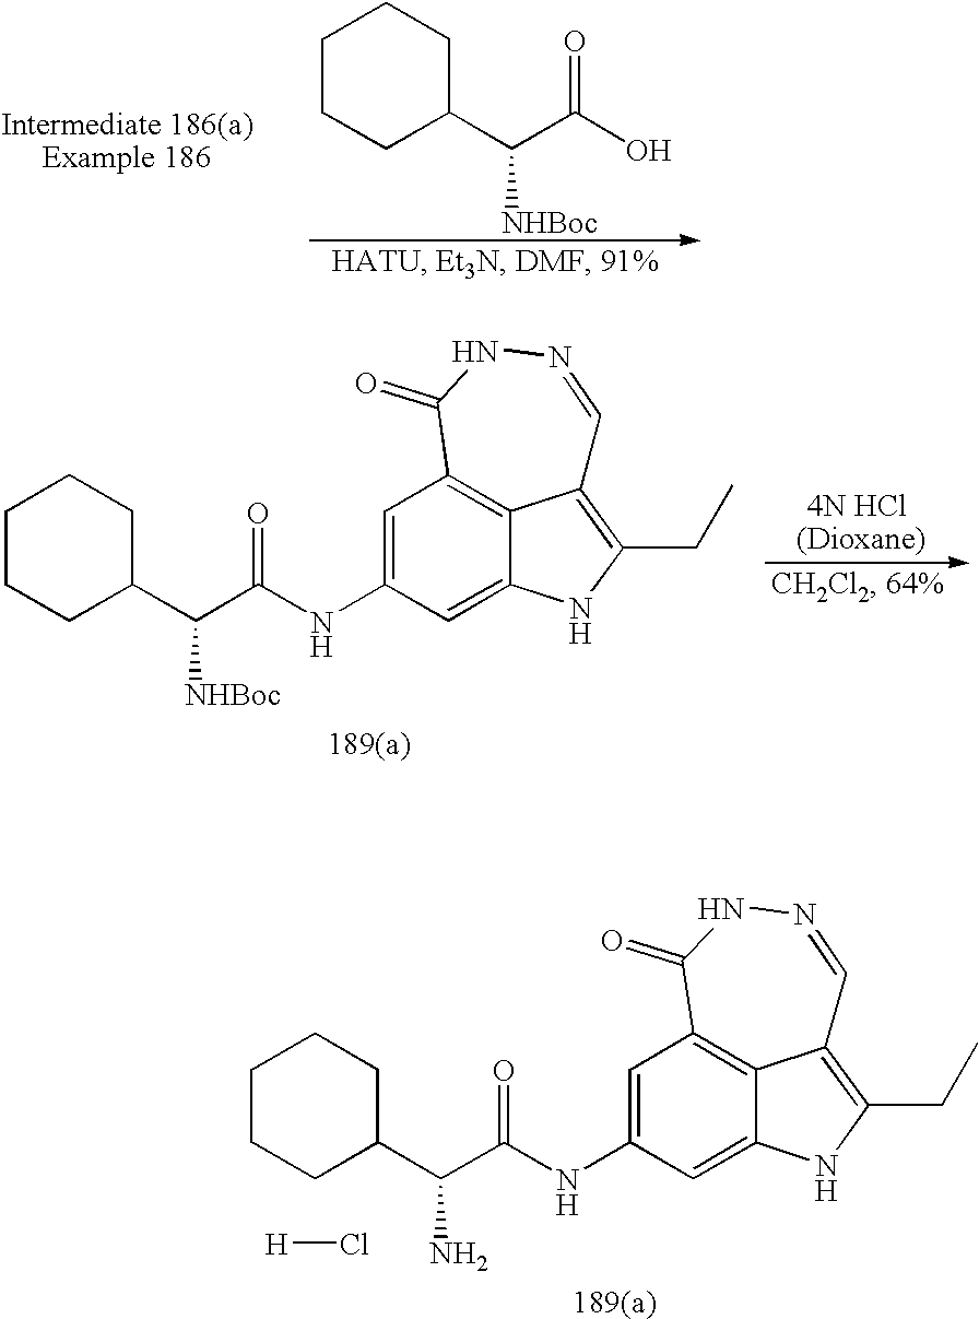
C1CCC(C(C(O)=O)[NHBoc])CC1.C1CCC(C(C(NC2=CC3=C4C(=C2)NC(CC)=C4C=NNC3=O)=O)[NHBoc])CC1.C1CCC(C(C(NC2=CC3=C4C(=C2)NC(CC)=C4C=NNC3=O)=O)N)CC1.[H]Cl
